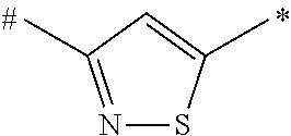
N1=C(C)C=C(C)S1
